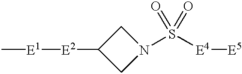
[E1]([E2]C1CN(S([E4][E5])(=O)=O)C1)C
